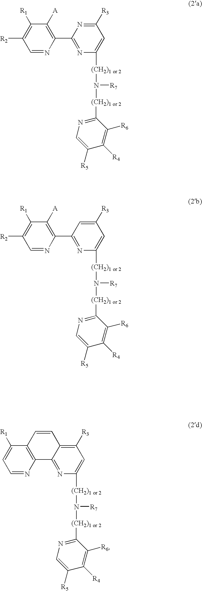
C1([R1])=C([R2])C=NC(C2=NC([(CH2)1 or 2]N([R7])[(CH2)1 or 2]C3=NC=C([R5])C([R4])=C3[R6])=CC([R3])=N2)=C1[A].C1([R1])=C([R2])C=NC(C2=NC([(CH2)1 or 2]N([R7])[(CH2)1 or 2]C3=NC=C([R5])C([R4])=C3[R6])=CC([R3])=C2)=C1[A].C1([R1])=CC=NC2=C1C=CC1=C([R3])C=C([(CH2)1 or 2]N([R7])[(CH2)1 or 2]C3=NC=C([R5])C([R4])=C3[R6])N=C21
